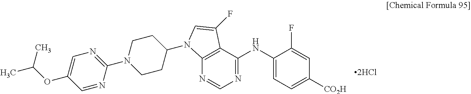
[2HCl].N1=C(NC2=CC=C([CO2H])C=C2F)C2=C(N=C1)N(C1CCN(C3=NC=C(OC(C)C)C=N3)CC1)C=C2F
